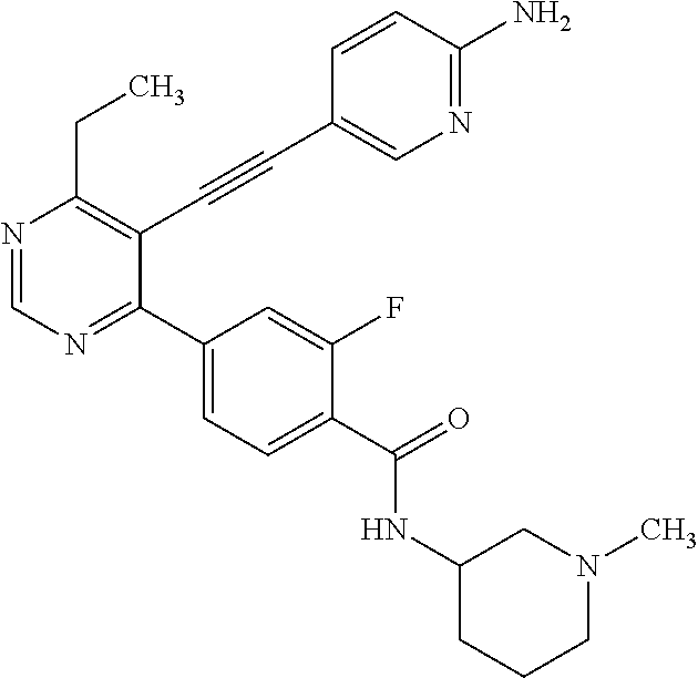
N1=CN=C(C2=CC=C(C(=O)NC3CCCN(C)C3)C(F)=C2)C(C#CC2=CN=C(N)C=C2)=C1CC
